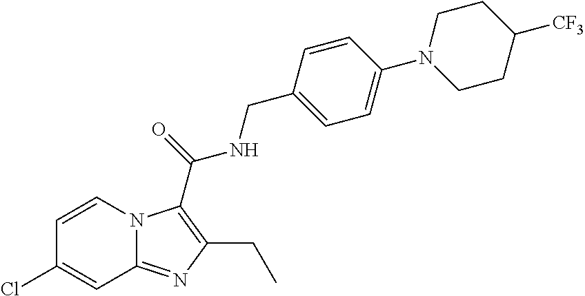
C1=CN2C(=NC(CC)=C2C(=O)NCC2=CC=C(N3CCC([CF3])CC3)C=C2)C=C1Cl
